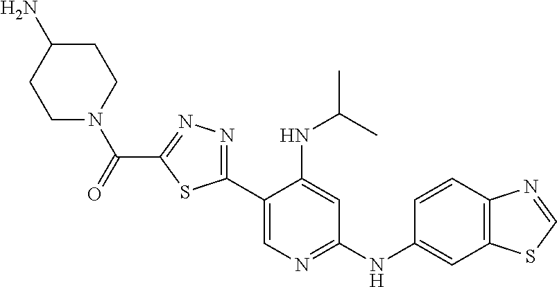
O=C(C1=NN=C(C2=CN=C(NC3=CC4=C(C=C3)N=CS4)C=C2NC(C)C)S1)N1CCC(N)CC1
